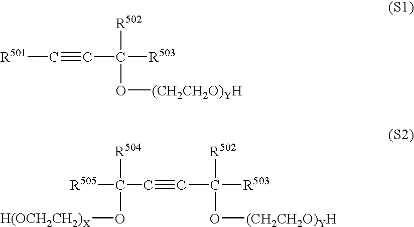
[R502]C(O[(CH2CH2O)YH])(C#C[R501])[R503].[R502]C(O[(CH2CH2O)YH])(C#CC([R504])([R505])O[H(OCH2CH2)X])[R503]
